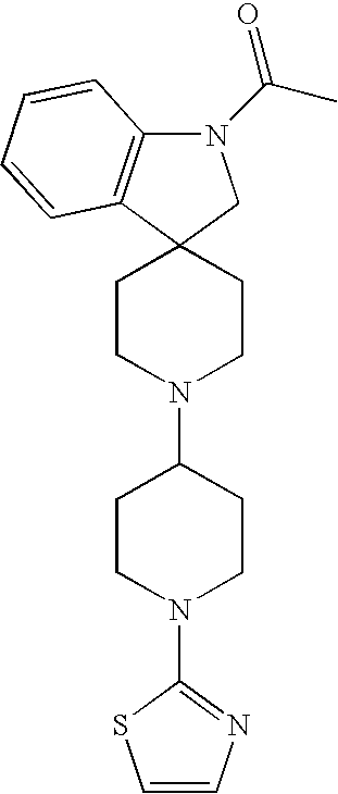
N1(C(C)=O)C2=C(C3(C1)CCN(C1CCN(C4=NC=CS4)CC1)CC3)C=CC=C2
